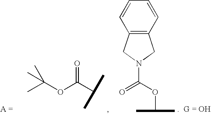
CC(OC(C(C)C)=O)(C)C.C12=C(C=CC=C1)CN(C(OC(C)C)=O)C2
